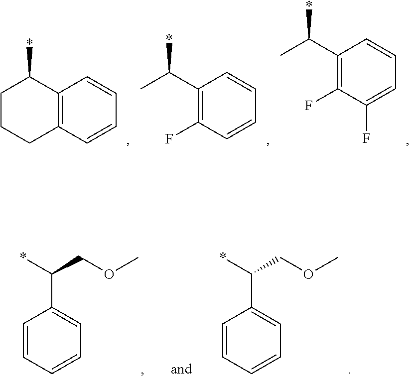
C12=C(C=CC=C1)CCCC2*.C1(C(C)*)=C(F)C=CC=C1.C1(C(C)*)=C(F)C(F)=CC=C1.C1=CC=CC=C1C(COC)*.C1=CC=CC=C1C(COC)*
